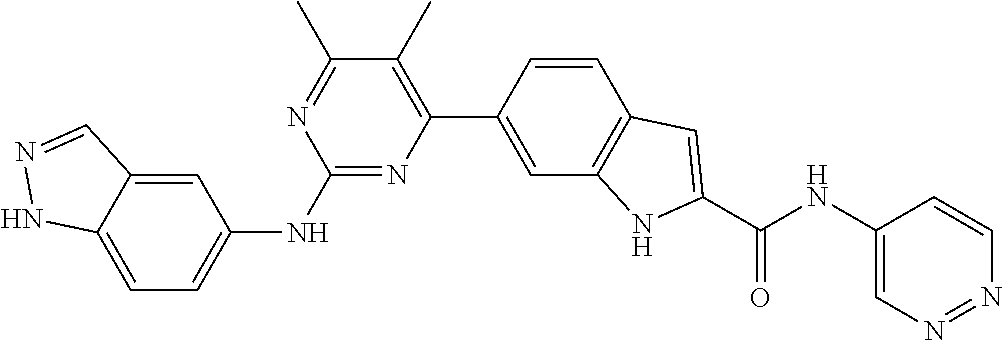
C1(C)=NC(NC2=CC=C3C(=C2)C=NN3)=NC(C2=CC3=C(C=C2)C=C(C(NC2=CN=NC=C2)=O)N3)=C1C
